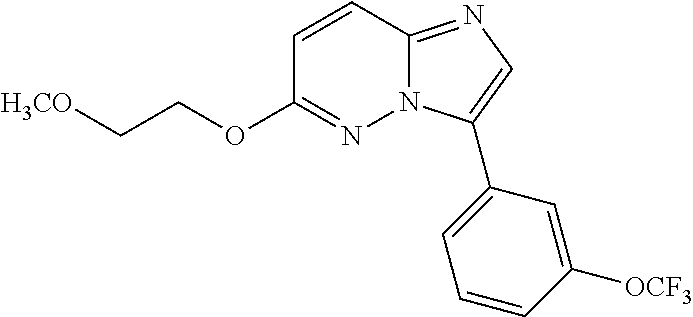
[H3CO]CCOC1=NN2C(=NC=C2C2=CC=CC([OCF3])=C2)C=C1
